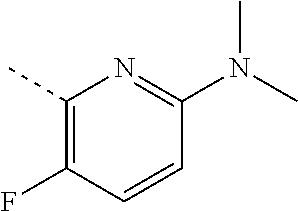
C1(C)=C(F)C=CC(N(C)C)=N1
